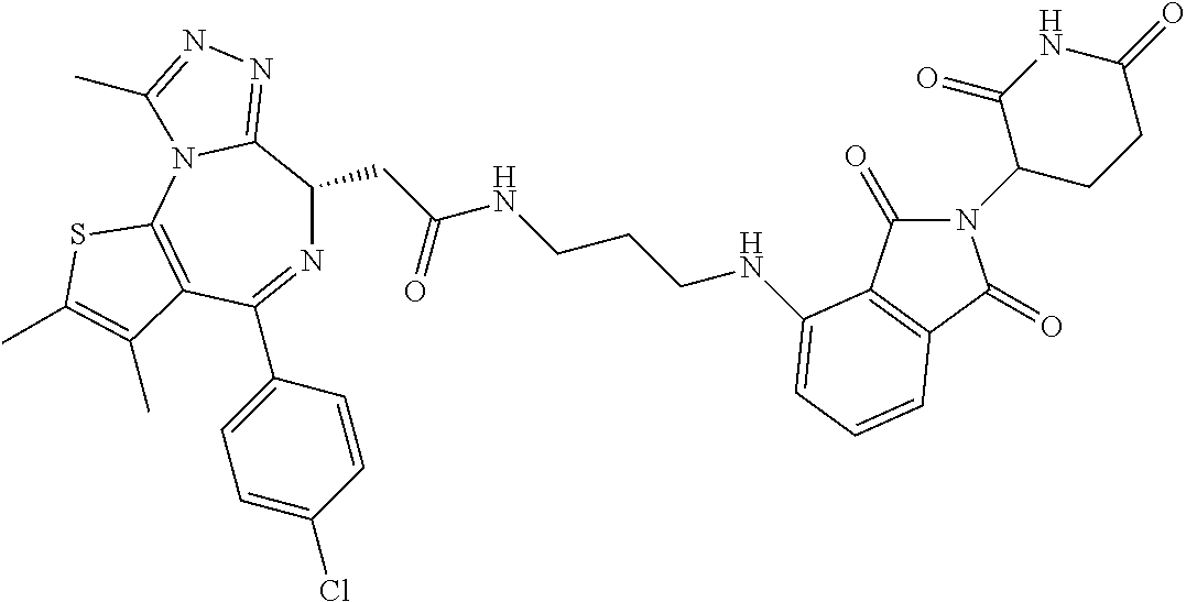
N1=C(C2=CC=C(Cl)C=C2)C2=C(N3C(=NN=C3C)C1CC(NCCCNC1=CC=CC3=C1C(=O)N(C1CCC(=O)NC1=O)C3=O)=O)SC(C)=C2C
